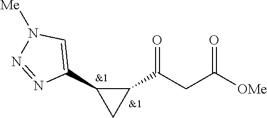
C1(C(CC([OMe])=O)=O)C(C2=CN([Me])N=N2)C1
